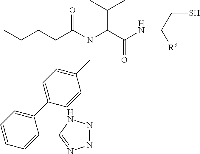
C1(CN(C(CCCC)=O)C(C(NC([R6])CS)=O)C(C)C)=CC=C(C2=CC=CC=C2C2=NN=NN2)C=C1
